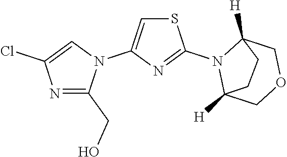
N1=C(CO)N(C2=CSC(N3C4([H])COCC3([H])CC4)=N2)C=C1Cl
